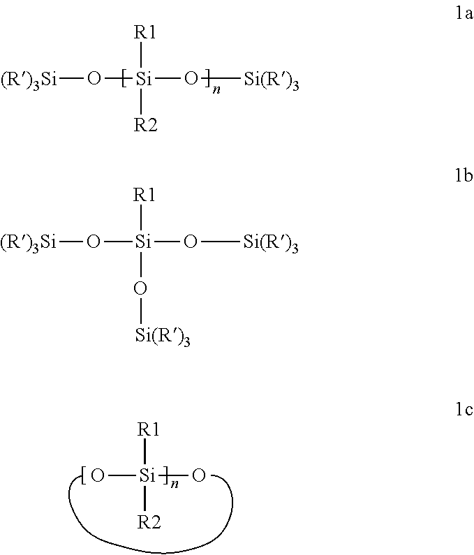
[(R)3Si]O[Si]([R1])([R2])O[Si(R)3].[(R)3Si]O[Si]([R1])(O[Si(R)3])O[Si(R)3].O[Si]([R1])([R2])O
